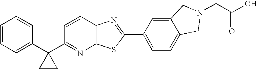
C1=CC=C(C2(C3=NC4=C(C=C3)N=C(C3=CC=C5C(=C3)CN(CC(O)=O)C5)S4)CC2)C=C1
